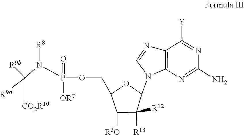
C1(N)=NC2=C(C([Y])=N1)N=CN2C1C([R12])([R13])C([R3O])C(COP(N(C([R9b])([R9a])[CO2R10])[R8])(=O)[OR7])O1
